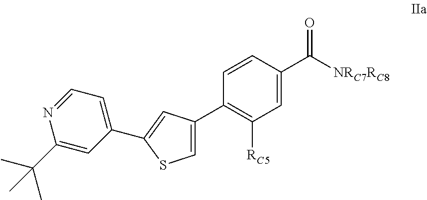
C1=C(C2=C([RC5])C=C(C([NRC7RC8])=O)C=C2)C=C(C2=CC=NC(C(C)(C)C)=C2)S1
